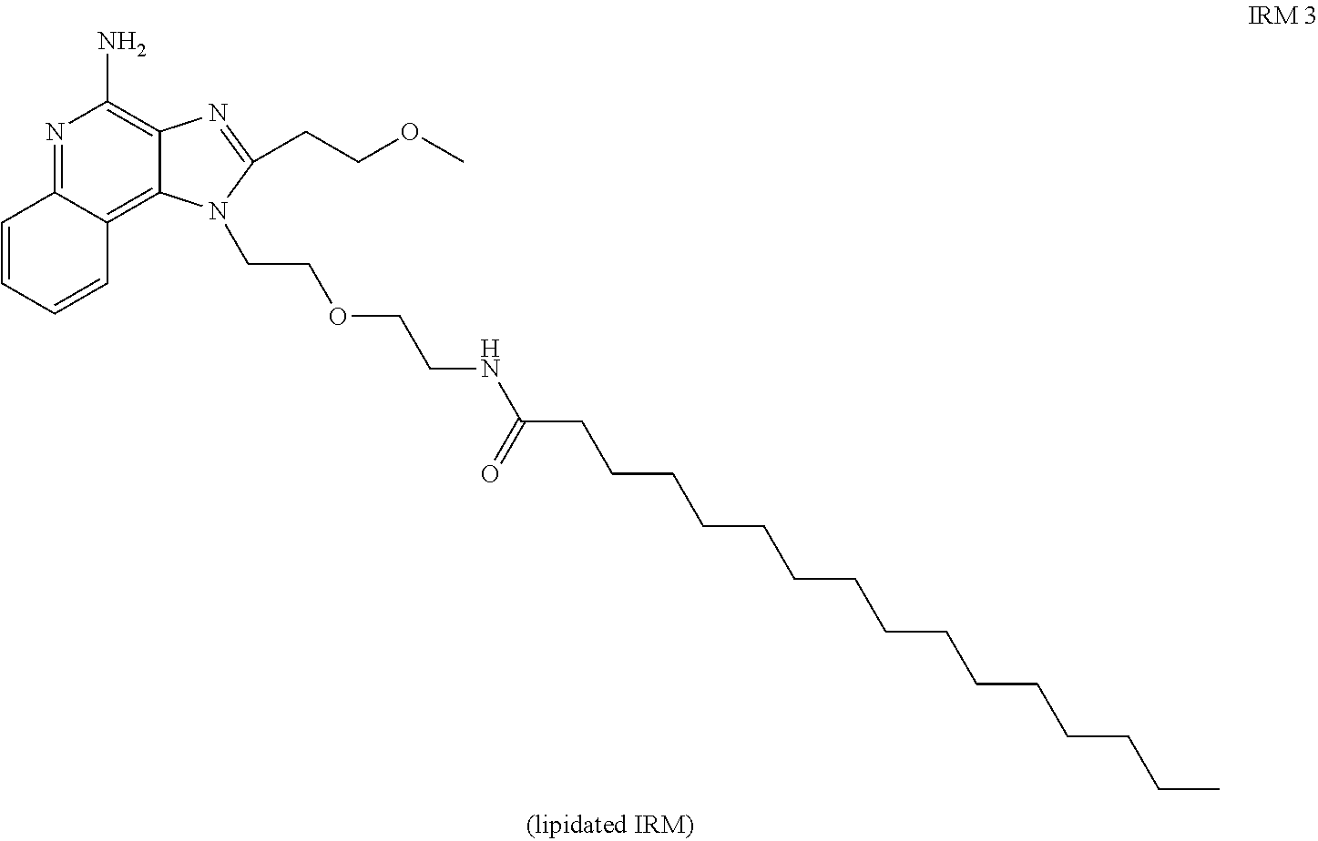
C1=CC=CC2=NC(N)=C3C(=C12)N(CCOCCNC(CCCCCCCCCCCCCCC)=O)C(CCOC)=N3
